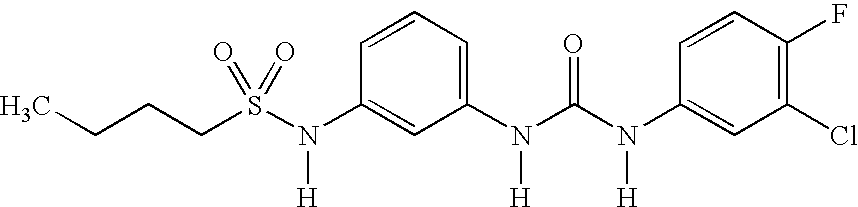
S(N(C1=CC(N(C(N(C2=CC(Cl)=C(F)C=C2)[H])=O)[H])=CC=C1)[H])(CCCC)(=O)=O
